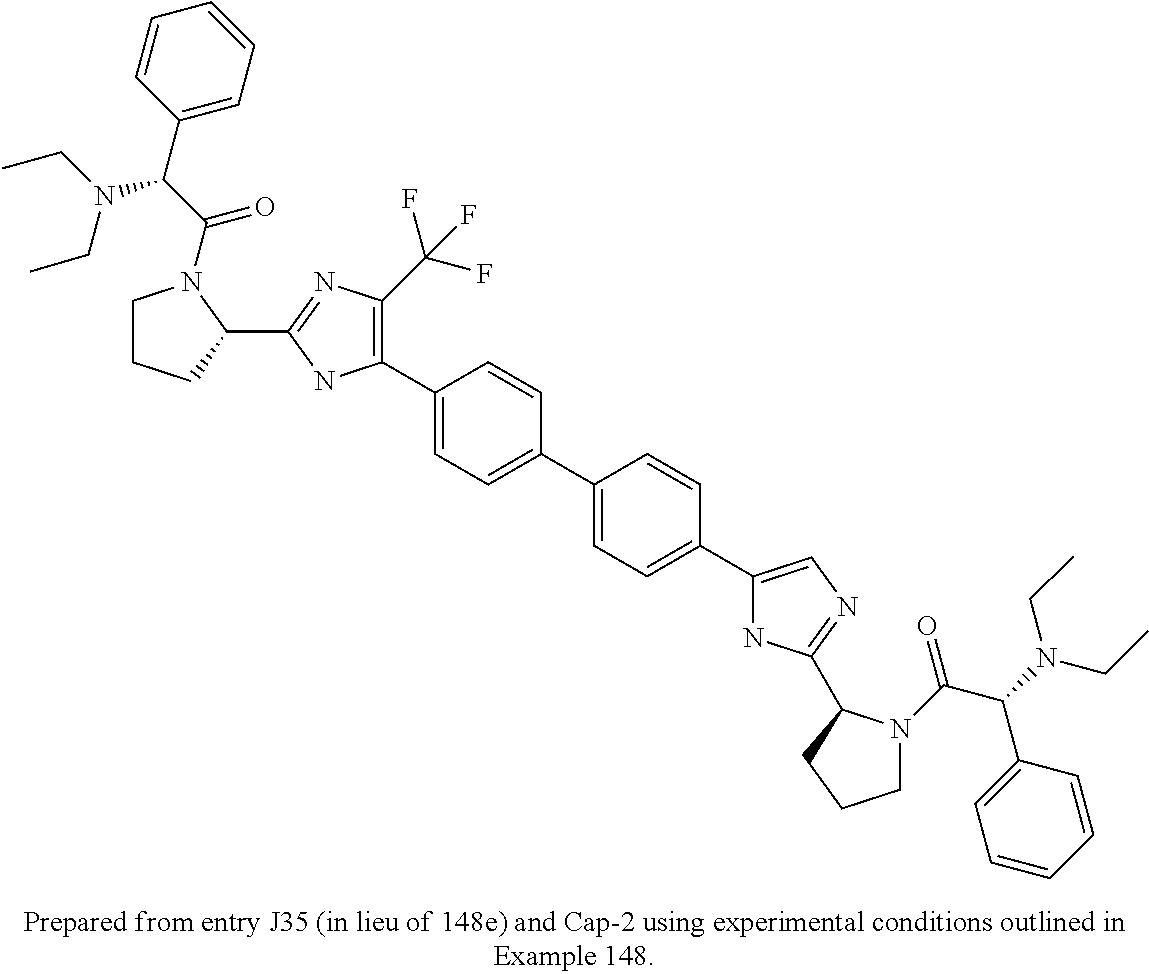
C1(C2=CC=C(C3=CC=C(C4=CN=C(C5N(C(=O)C(C6=CC=CC=C6)N(CC)CC)CCC5)N4)C=C3)C=C2)=C(C(F)(F)F)N=C(C2N(C(C(N(CC)CC)C3=CC=CC=C3)=O)CCC2)N1
